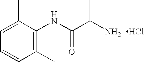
C1(C)=C(NC(C(N)C)=O)C(C)=CC=C1.Cl
